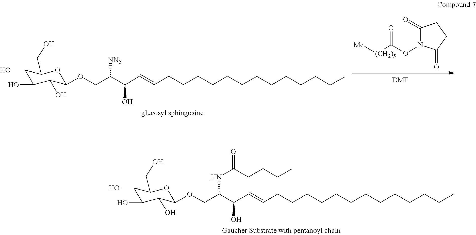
C1(=O)N(OC([(CH2)5][Me])=O)C(=O)CC1.[DMF].C1(O)C(O)C(OCC(C(C=CCCCCCCCCCCCCC)O)[NN2])OC(CO)C1O.O=C(NC(C(O)C=CCCCCCCCCCCCCC)COC1C(O)C(O)C(O)C(CO)O1)CCCC
